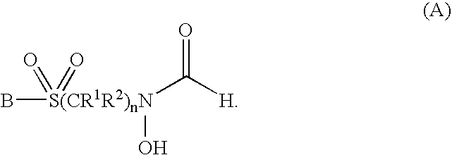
B[S(CR1R2)nN](=O)(=O)(O)C([H])=O
